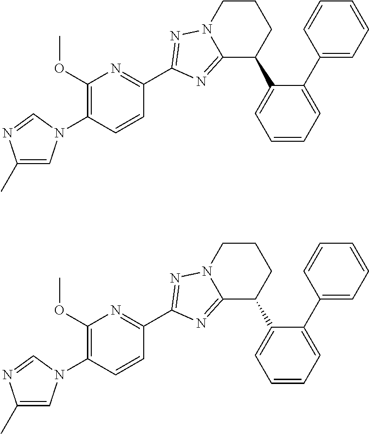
C12=NC(C3=NC(OC)=C(N4C=C(C)N=C4)C=C3)=NN1CCCC2C1=CC=CC=C1C1=CC=CC=C1.C12=NC(C3=NC(OC)=C(N4C=C(C)N=C4)C=C3)=NN1CCCC2C1=CC=CC=C1C1=CC=CC=C1
